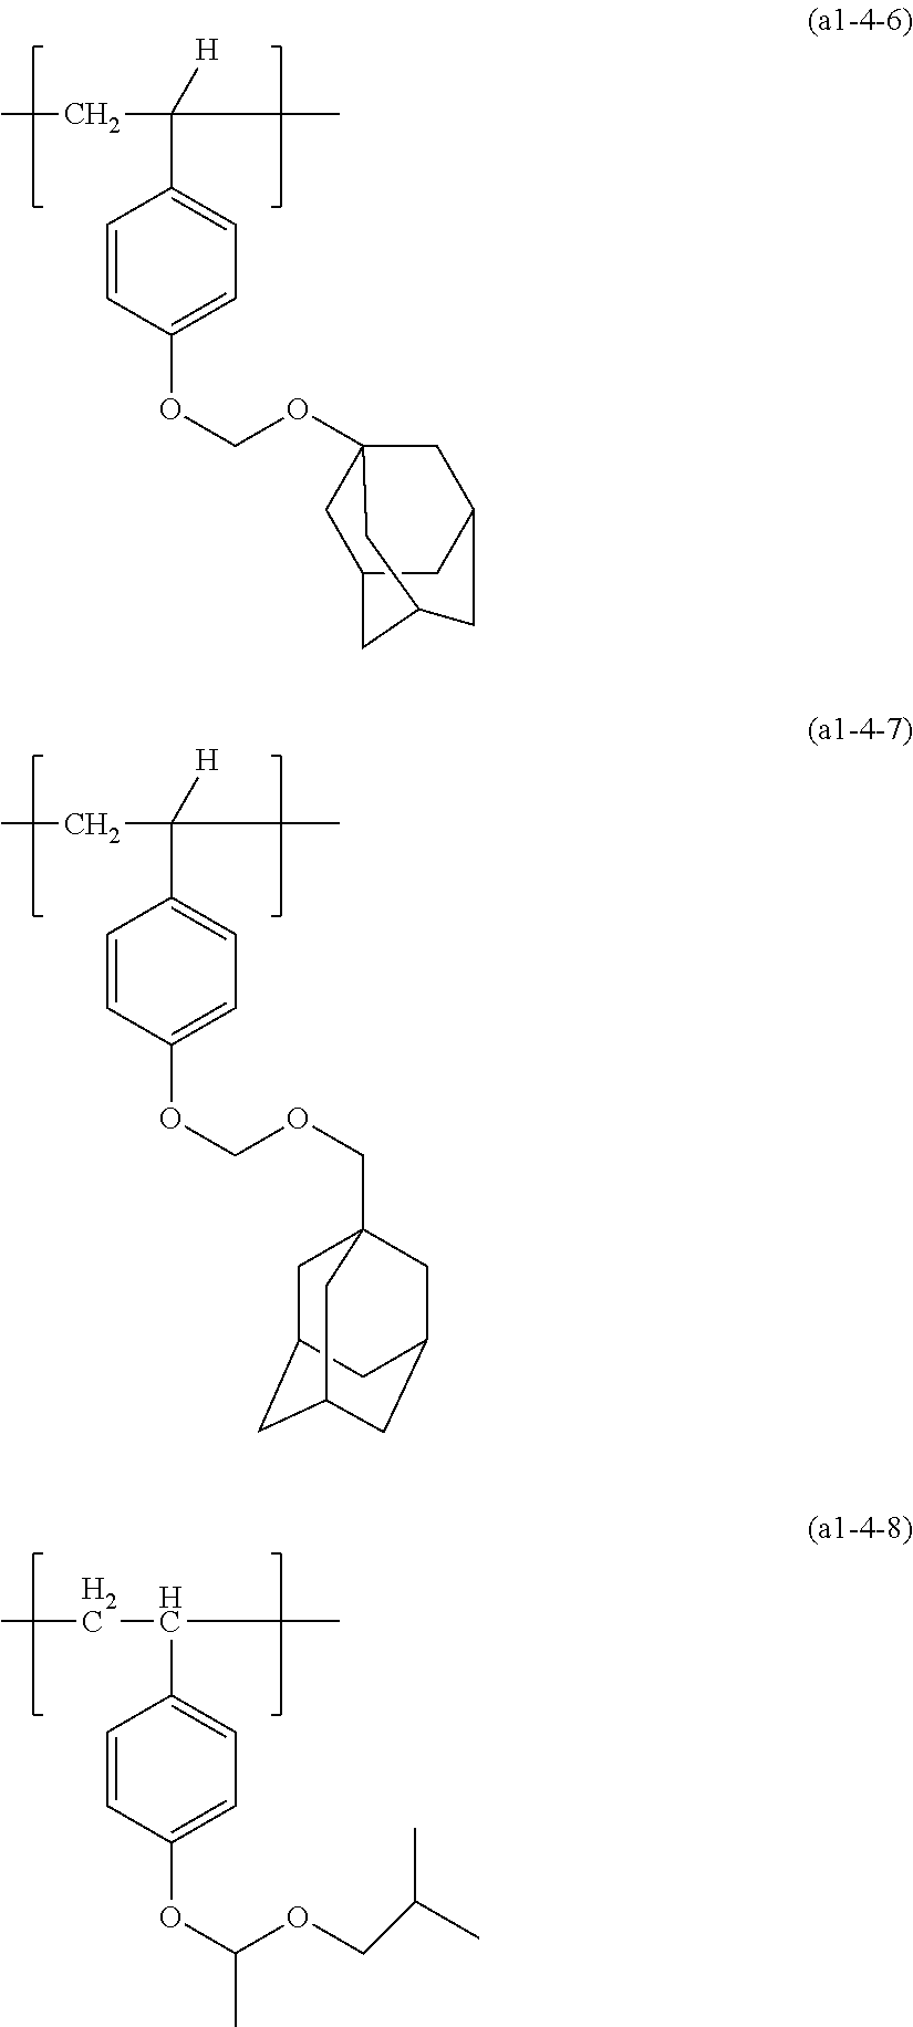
CCC(C)(C1=CC=C(OCOC23CC4CC(C2)CC(C3)C4)C=C1)[H].CCC(C)(C1=CC=C(OCOCC23CC4CC(CC(C2)C4)C3)C=C1)[H].CCC(C)C1=CC=C(OC(OCC(C)C)C)C=C1
